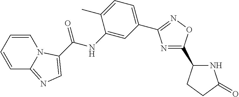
C1=CC=CC2=NC=C(C(NC3=CC(C4=NOC(C5NC(=O)CC5)=N4)=CC=C3C)=O)N12
